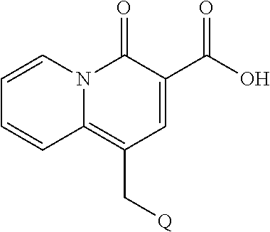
C1=CN2C(=C(C[Q])C=C(C(O)=O)C2=O)C=C1
